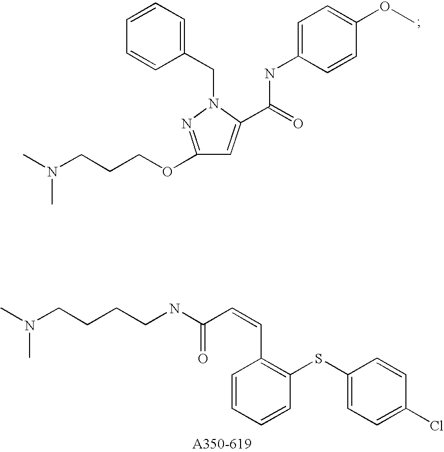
C1(CN2C(C(=O)NC3=CC=C(OC)C=C3)=CC(OCCCN(C)C)=N2)=CC=CC=C1.C1(SC2=C(C=CC(NCCCCN(C)C)=O)C=CC=C2)=CC=C(Cl)C=C1
